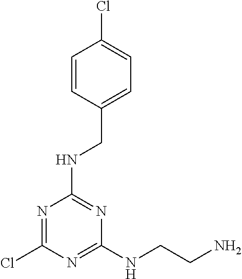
N1=C(Cl)N=C(NCCN)N=C1NCC1=CC=C(Cl)C=C1
